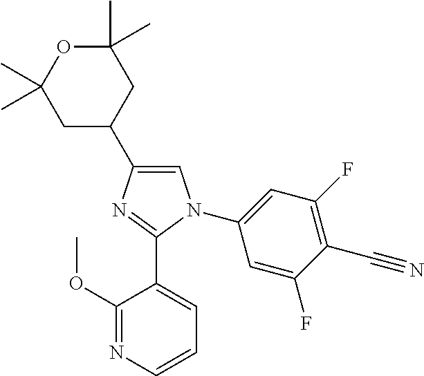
C1=C(C2CC(C)(C)OC(C)(C)C2)N=C(C2=CC=CN=C2OC)N1C1=CC(F)=C(C#N)C(F)=C1
